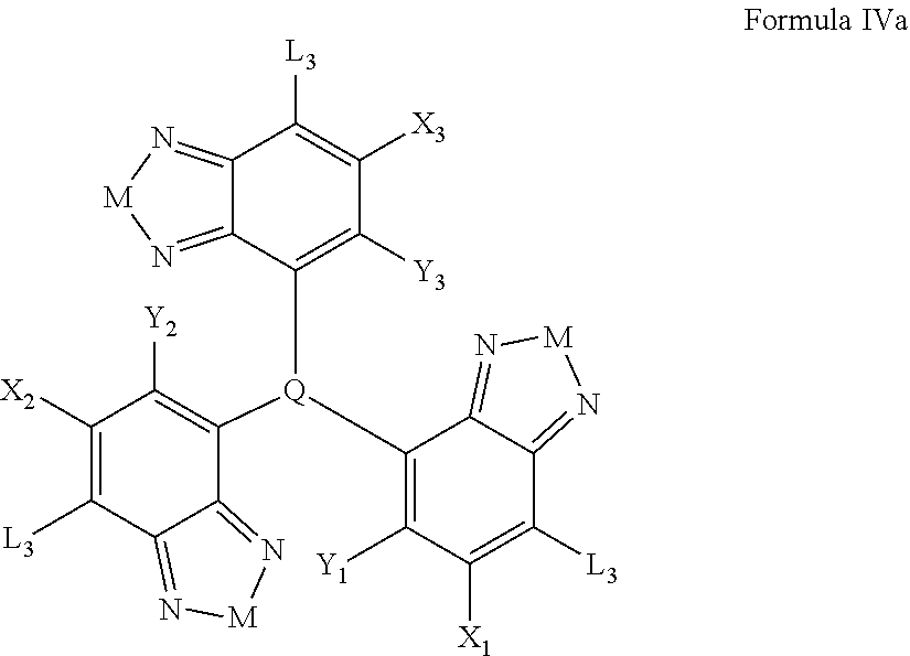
C12=N[M]N=C1C([Q](C1=C([Y2])C([X2])=C([L3])C3=N[M]N=C13)C1=C([Y1])C([X1])=C([L3])C3=N[M]N=C13)=C([Y3])C([X3])=C2[L3]
